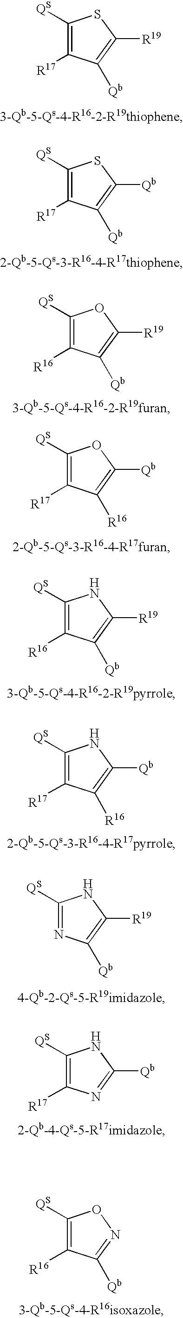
C1([QS])=C([R17])C([Qb])=C([R19])S1.C1([QS])=C([R17])C([Qb])=C([Qb])S1.C1([QS])=C([R16])C([Qb])=C([R19])O1.C1([QS])=C([R17])C([R16])=C([Qb])O1.C1([QS])=C([R16])C([Qb])=C([R19])N1.C1([QS])=C([R17])C([R16])=C([Qb])N1.C1([QS])=NC([Qb])=C([R19])N1.C1([QS])=C([R17])N=C([Qb])N1.C1([QS])=C([R16])C([Qb])=NO1
